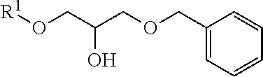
O(CC(CO[R1])O)CC1=CC=CC=C1
